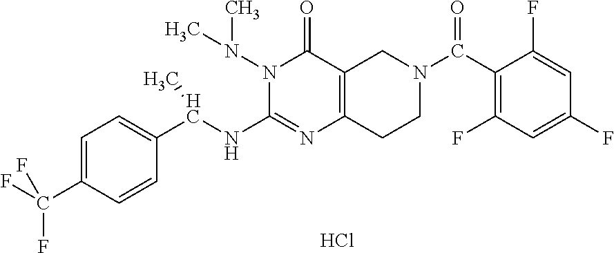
C1=C(C(F)(F)F)C=CC(C(NC2=NC3=C(C(=O)N2N(C)C)CN(C(=O)C2=C(F)C=C(F)C=C2F)CC3)C)=C1.Cl
